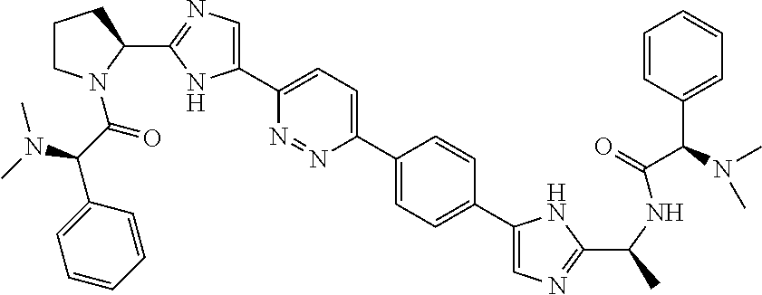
C1(C2=CC=C(C3=CN=C(C4CCCN4C(C(N(C)C)C4=CC=CC=C4)=O)N3)N=N2)=CC=C(C2=CN=C(C(C)NC(=O)C(N(C)C)C3=CC=CC=C3)N2)C=C1
